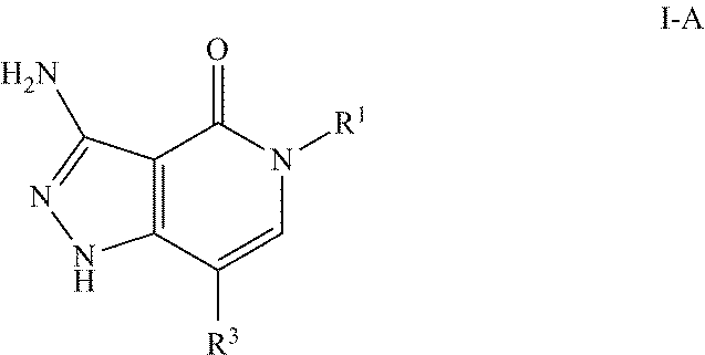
C12=C(C([R3])=CN([R1])C1=O)NN=C2N
